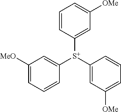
C1=CC([S+](C2=CC([OMe])=CC=C2)C2=CC([MeO])=CC=C2)=CC([OMe])=C1
